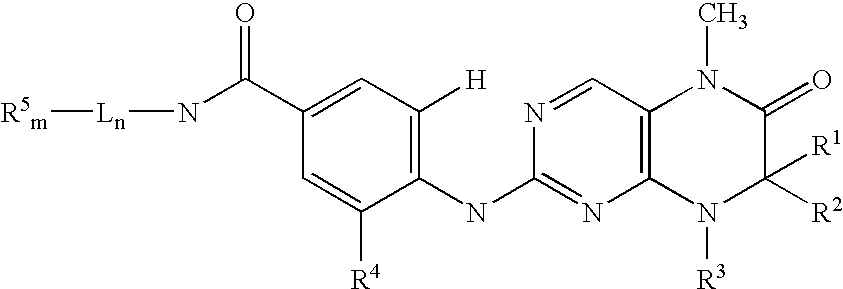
C1(NC2=NC3=C(C=N2)N(C)C(=O)C([R2])([R1])N3[R3])=C([H])C=C(C(N[Ln][R5m])=O)C=C1[R4]
